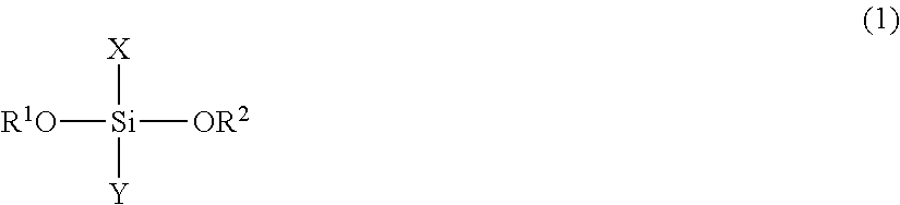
[R1O][Si]([OR2])([X])[Y]
